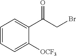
C1=CC=C([OCF3])C(C(CBr)=O)=C1
